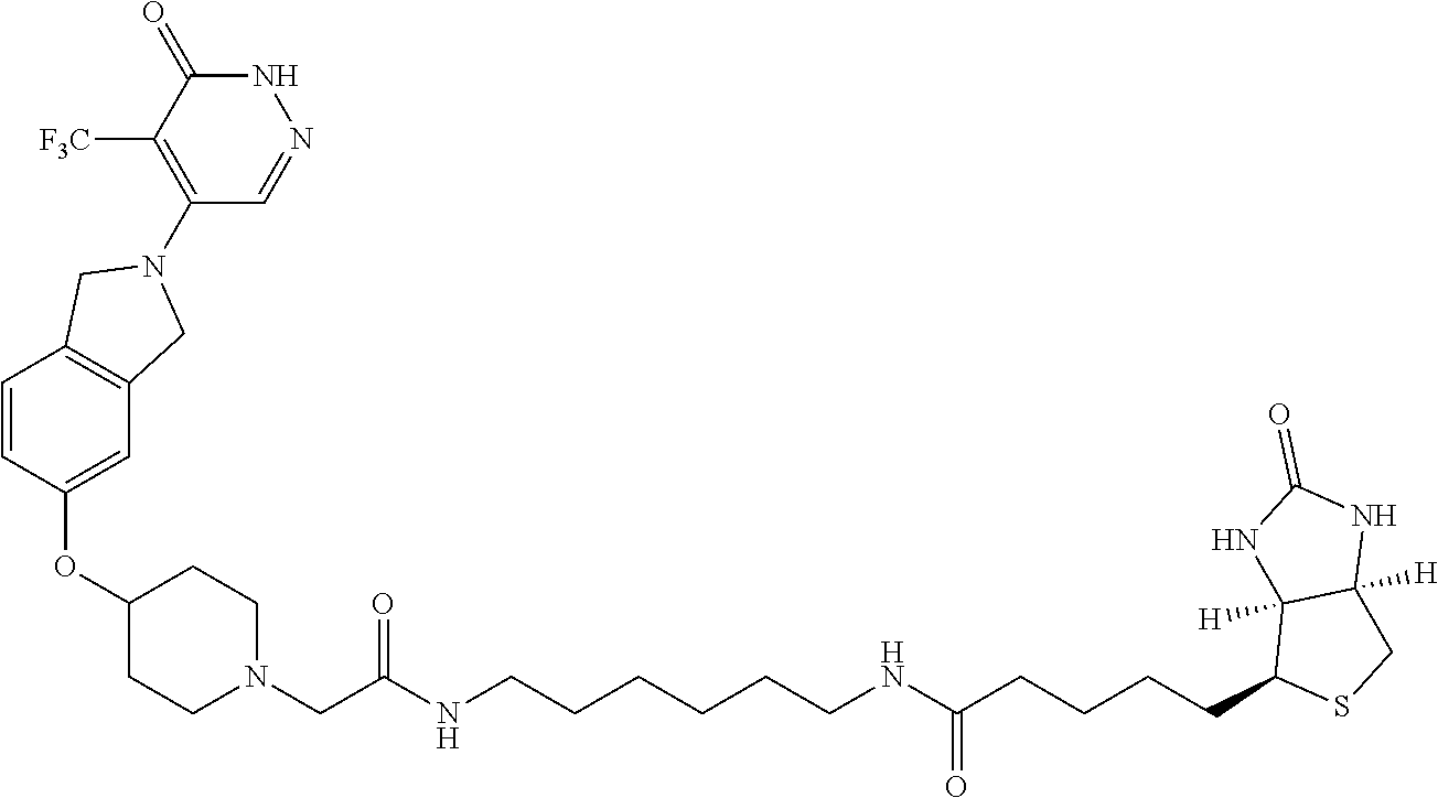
C1=CC(OC2CCN(CC(NCCCCCCNC(CCCCC3SCC4([H])C3([H])NC(=O)N4)=O)=O)CC2)=CC2=C1CN(C1=C([F3C])C(=O)NN=C1)C2
